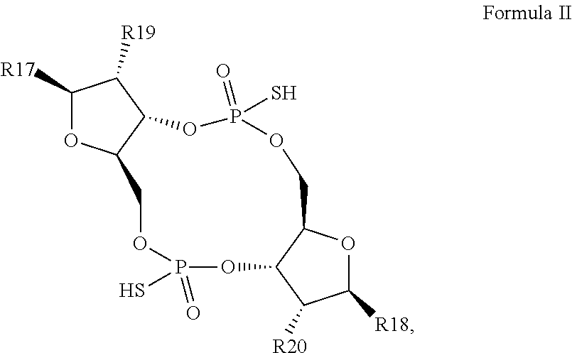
[R17]C1OC2C(C1[R19])OP(S)(=O)OCC1OC([R18])C([R20])C1OP(S)(=O)OC2
